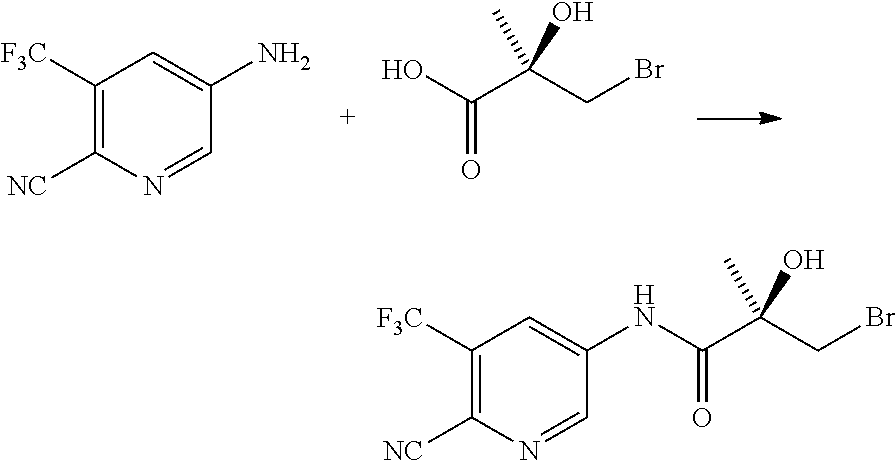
C1([F3C])=C([NC])N=CC(N)=C1.C(C(CBr)(O)C)(O)=O.C1([F3C])=C([NC])N=CC(NC(C(CBr)(O)C)=O)=C1
